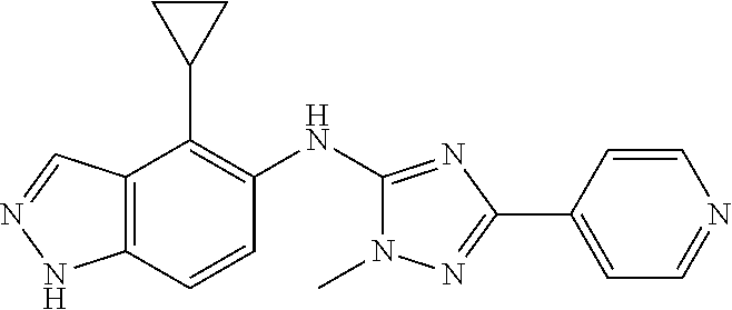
C12=C(C=CC(NC3=NC(C4=CC=NC=C4)=NN3C)=C1C1CC1)NN=C2
